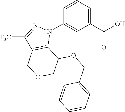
C1(C(O)=O)=CC=CC(N2N=C([F3C])C3=C2C(OCC2=CC=CC=C2)COC3)=C1
